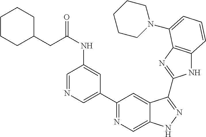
C1(C2=NC=C3C(=C2)C(C2=NC4=C(N2)C=CC=C4N2CCCCC2)=NN3)=CN=CC(NC(=O)CC2CCCCC2)=C1
